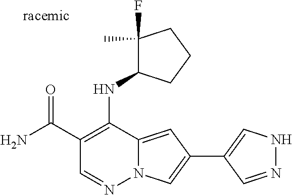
O=C(C1=C(NC2C(F)(C)CCC2)C2=CC(C3=CNN=C3)=CN2N=C1)N
